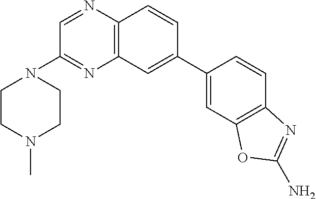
C12=C(C=C(C3=CC4=C(C=C3)N=C(N)O4)C=C1)N=C(N1CCN(C)CC1)C=N2
